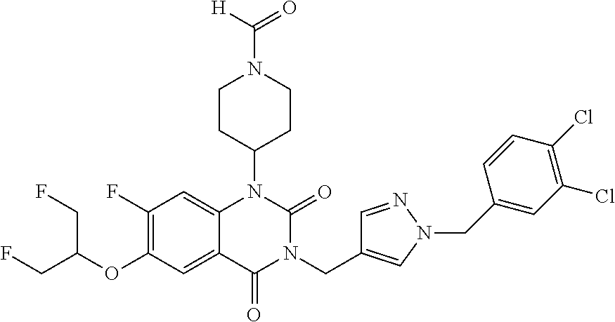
C12=CC(F)=C(OC(CF)CF)C=C1C(=O)N(CC1=CN(CC3=CC(Cl)=C(Cl)C=C3)N=C1)C(=O)N2C1CCN(C(=O)[H])CC1
